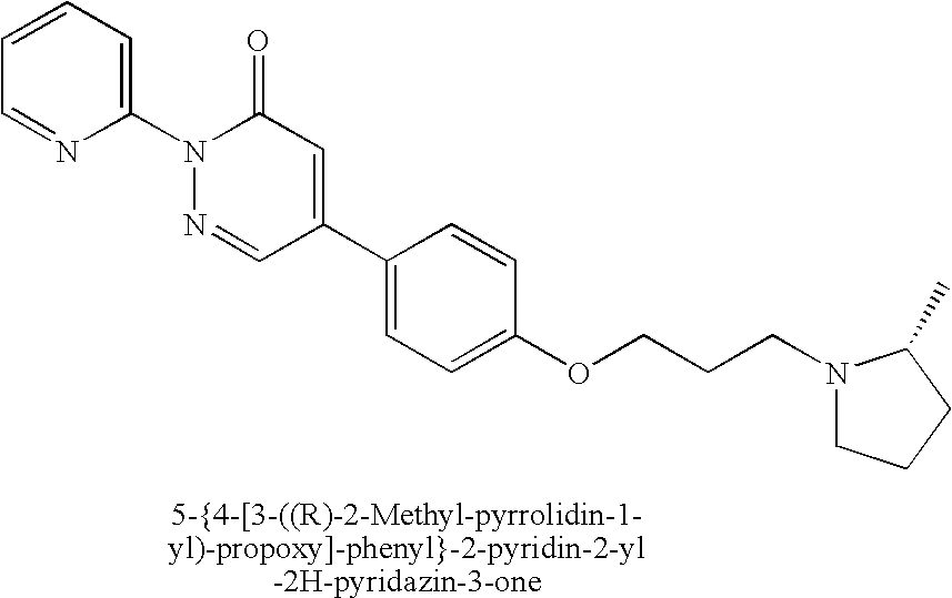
C1(C2=CC(=O)N(C3=CC=CC=N3)N=C2)=CC=C(OCCCN2CCCC2C)C=C1
